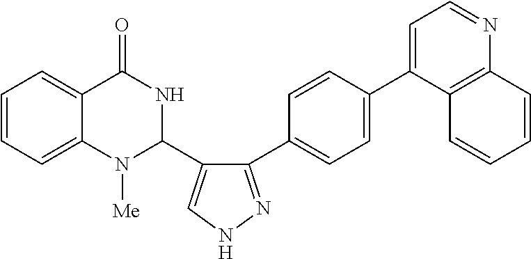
C1=CC=C2C(=C1)C(=O)NC(C1=CNN=C1C1=CC=C(C3=CC=NC4=C3C=CC=C4)C=C1)N2[Me]
